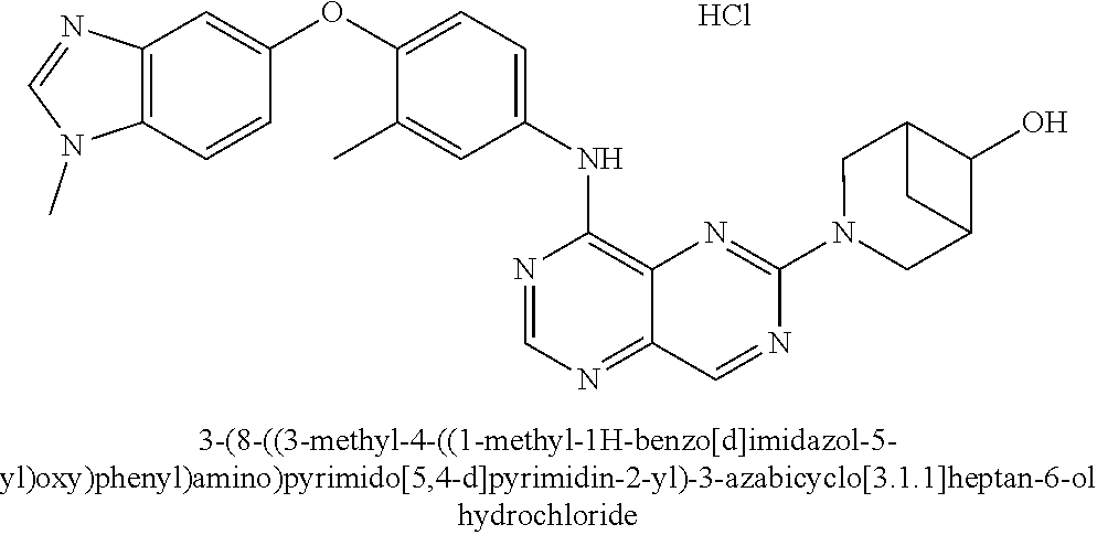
C1(OC2=CC=C(NC3=C4C(=NC=N3)C=NC(N3CC5C(O)C(C3)C5)=N4)C=C2C)=CC2=C(C=C1)N(C)C=N2.Cl
